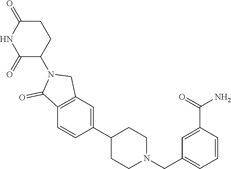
C1(C2=CC3=C(C=C2)C(=O)N(C2CCC(=O)NC2=O)C3)CCN(CC2=CC=CC(C(=O)N)=C2)CC1
